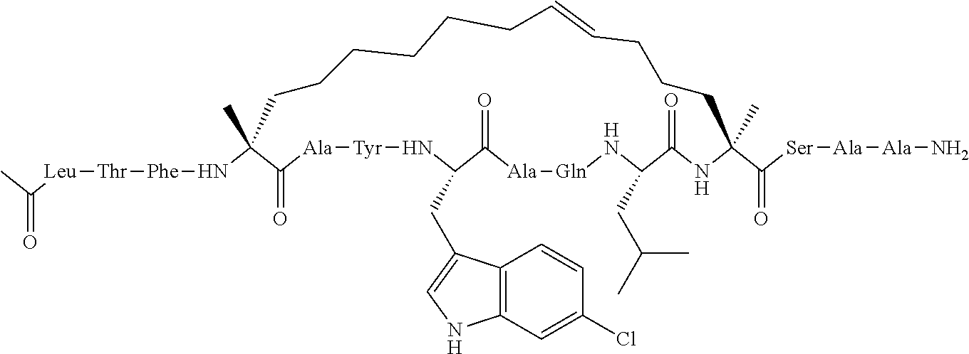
C(=O)(C)[Leu][Thr][Phe]NC1(C)C(=O)[Ala][Tyr]NC(CC2=CNC3=C2C=CC(Cl)=C3)C(=O)[Ala][Gln]NC(CC(C)C)C(=O)NC(C([Ser][Ala][Ala]N)=O)(C)CCCC=CCCCCCC1
